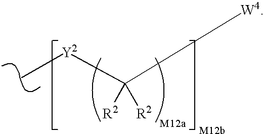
C([W4])([R2])([R2])[Y2]C
